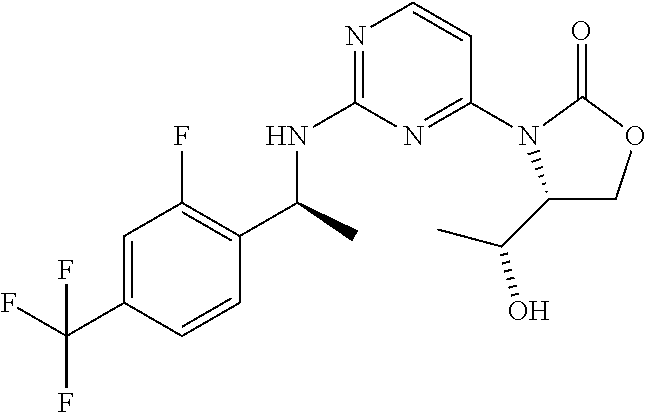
N1=C(NC(C)C2=C(F)C=C(C(F)(F)F)C=C2)N=C(N2C(C(C)O)COC2=O)C=C1
